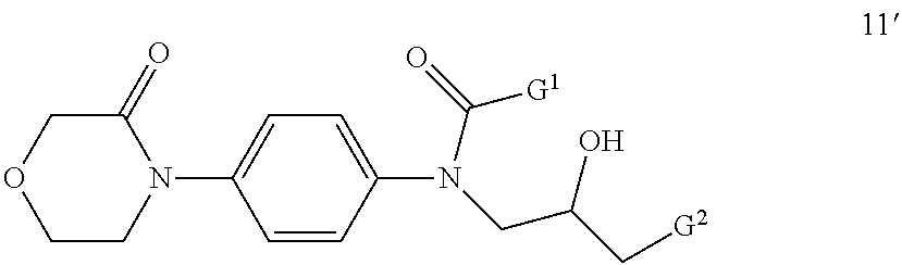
C1CN(C2=CC=C(N(CC(O)C[G2])C([G1])=O)C=C2)C(=O)CO1
